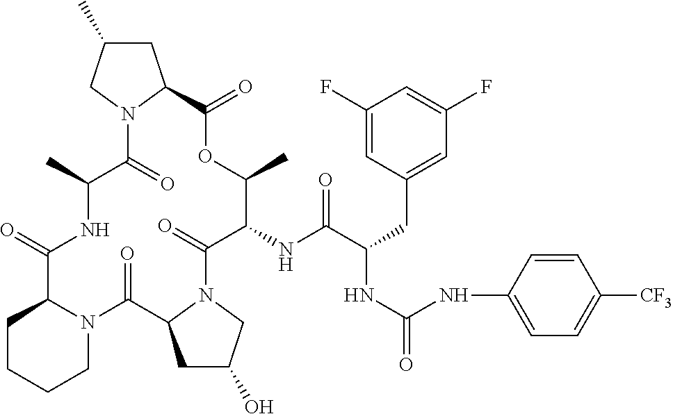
O=C1C2CCCCN2C(=O)C2CC(O)CN2C(=O)C(NC(C(CC2=CC(F)=CC(F)=C2)NC(=O)NC2=CC=C([CF3])C=C2)=O)C(C)OC(=O)C2CC(C)CN2C(=O)C(C)N1
